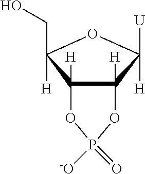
C12([H])OP(=O)([-O])OC1([H])C([U])([H])OC2(CO)[H]
